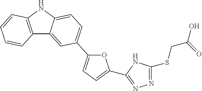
C12=C(NC3=CC=C(C4=CC=C(C5=NN=C(SCC(O)=O)N5)O4)C=C13)C=CC=C2
